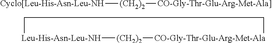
[Leu-His-Asn-Leu-NH]1[(CH2)2][CO-Gly-Thr-Glu-Arg-Met-Ala]CC1.[Cyclo[Leu-His-Asn-Leu-NH][(CH2)2][CO-Gly-Thr-Glu-Arg-Met-Ala]]
